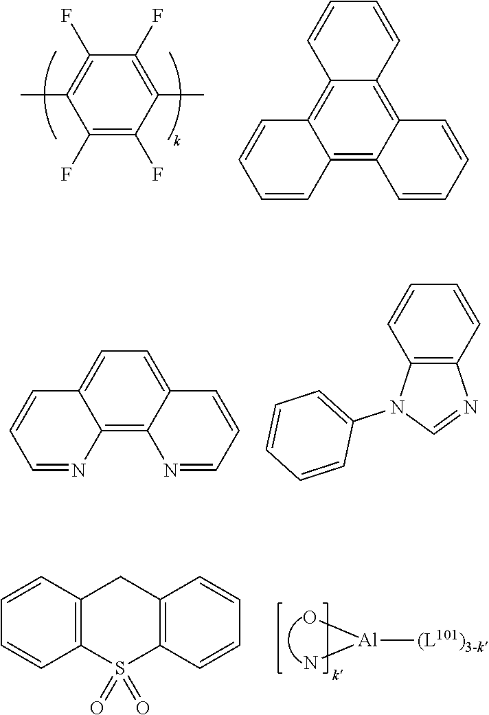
C1(F)=C(F)C(C)=C(F)C(F)=C1C.C1=CC2=C3C(=C4C(=C2C=C1)C=CC=C4)C=CC=C3.C1=C2C(=C3C(=C1)C=CC=N3)N=CC=C2.C12=C(N(C3=CC=CC=C3)C=N1)C=CC=C2.C1=CC2=C(C=C1)CC1=C(S2(=O)=O)C=CC=C1.[Al]([(L101)3-k])(O)N
